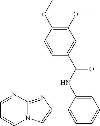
C1=NC2=NC(C3=CC=CC=C3NC(C3=CC(OC)=C(OC)C=C3)=O)=CN2C=C1
